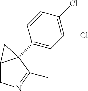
C1=CC(Cl)=C(Cl)C=C1C12C(CN=C1C)C2
